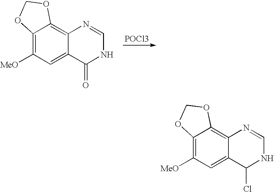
C12=C([MeO])C=C3C(=C1OCO2)N=CNC3=O.[POCl3].C12=C([MeO])C=C3C(=C1OCO2)N=CNC3Cl
